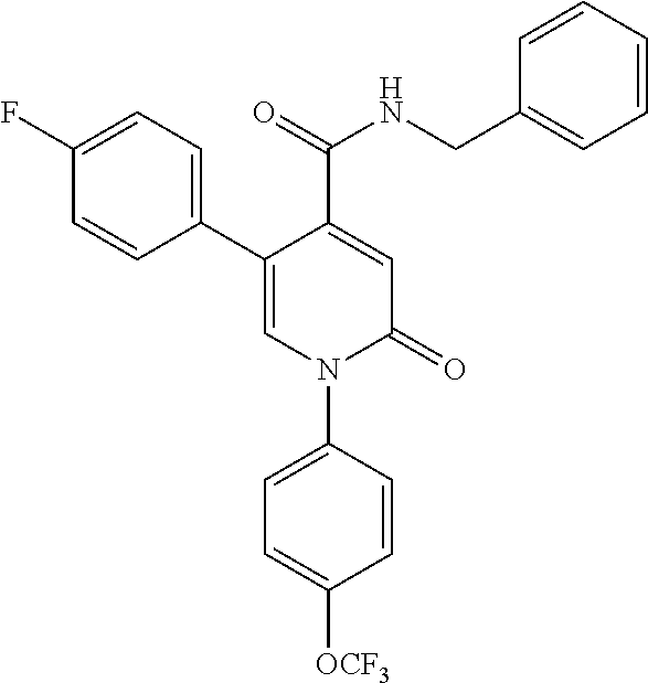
C1=C(C(NCC2=CC=CC=C2)=O)C(C2=CC=C(F)C=C2)=CN(C2=CC=C([OCF3])C=C2)C1=O
